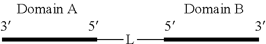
CC[L]CC
